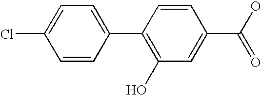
C1=CC(C2=C(O)C=C(C(O)=O)C=C2)=CC=C1Cl
